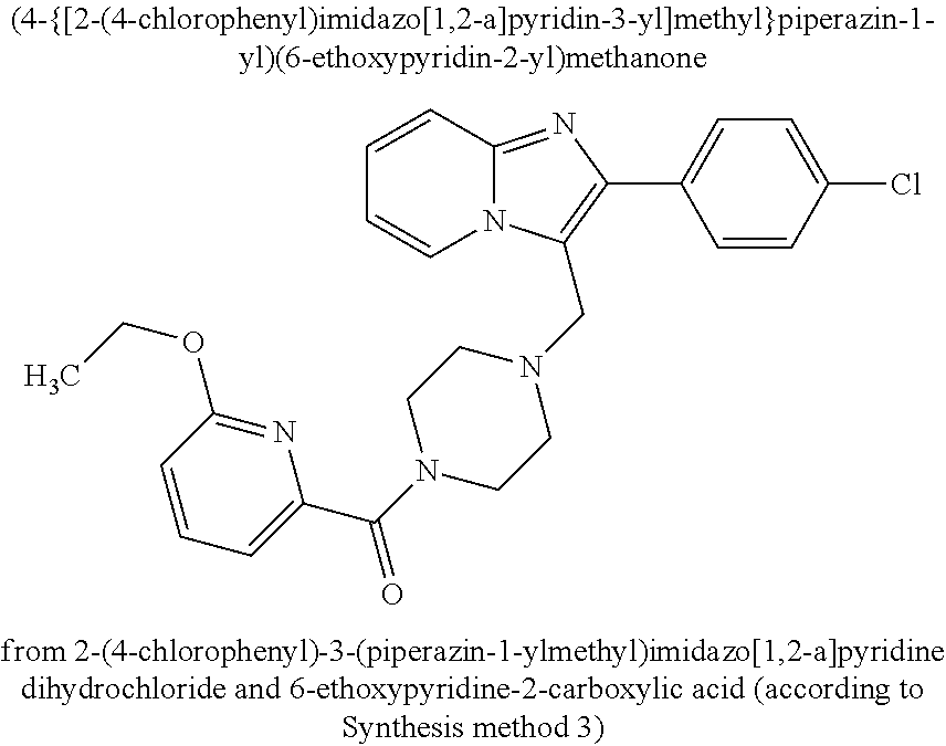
C1=CC2=NC(C3=CC=C(Cl)C=C3)=C(CN3CCN(C(C4=CC=CC(OCC)=N4)=O)CC3)N2C=C1
